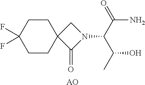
C1CC(F)(F)CCC12C(=O)N(C(C(=O)N)C(C)O)C2.[AO]
